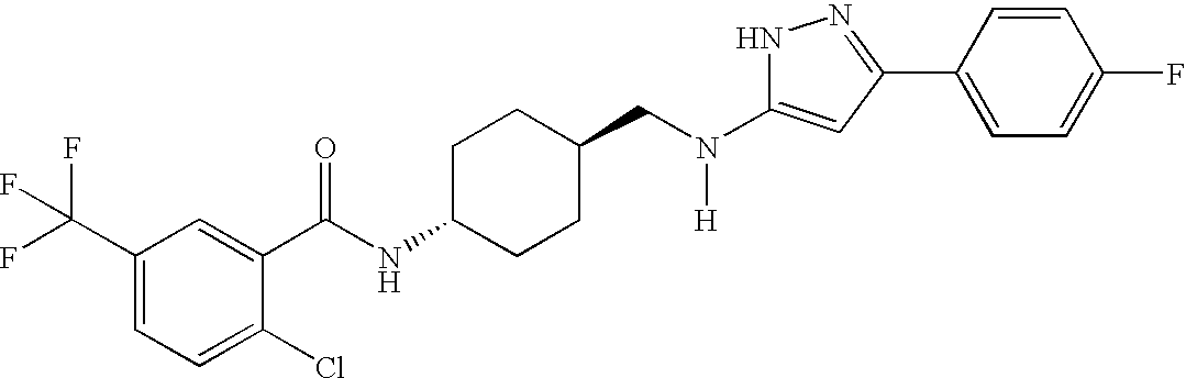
C1(C(F)(F)F)=CC=C(Cl)C(C(NC2CCC(CN(C3=CC(C4=CC=C(F)C=C4)=NN3)[H])CC2)=O)=C1
